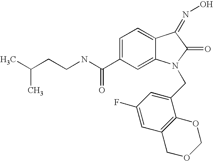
C1=C(C(NCCC(C)C)=O)C=C2C(=C1)C(=NO)C(=O)N2CC1=CC(F)=CC2=C1OCOC2
